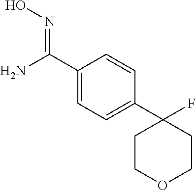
C1(C(N)=NO)=CC=C(C2(F)CCOCC2)C=C1
